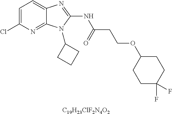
C1=C(Cl)N=C2C(=C1)N=C(NC(CCOC1CCC(F)(F)CC1)=O)N2C1CCC1.[C19H23ClF2N4O2]
